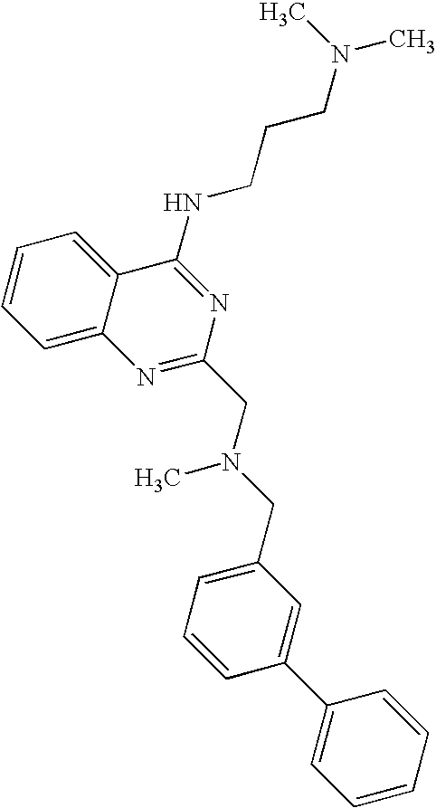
C1=C2C(=CC=C1)C(NCCCN(C)C)=NC(CN(CC1=CC=CC(C3=CC=CC=C3)=C1)C)=N2
